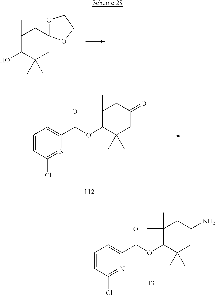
C1(C)(C)C(O)C(C)(C)CC2(C1)OCCO2.C1(C)(C)C(OC(C2=CC=CC(Cl)=N2)=O)C(C)(C)CC(=O)C1.C1(C)(C)C(OC(C2=CC=CC(Cl)=N2)=O)C(C)(C)CC(N)C1
